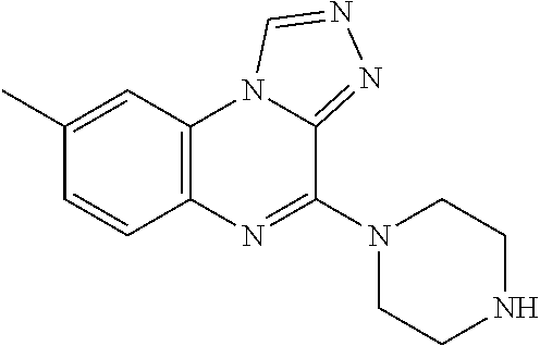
C12=C(C=C(C)C=C1)N1C(=NN=C1)C(N1CCNCC1)=N2
